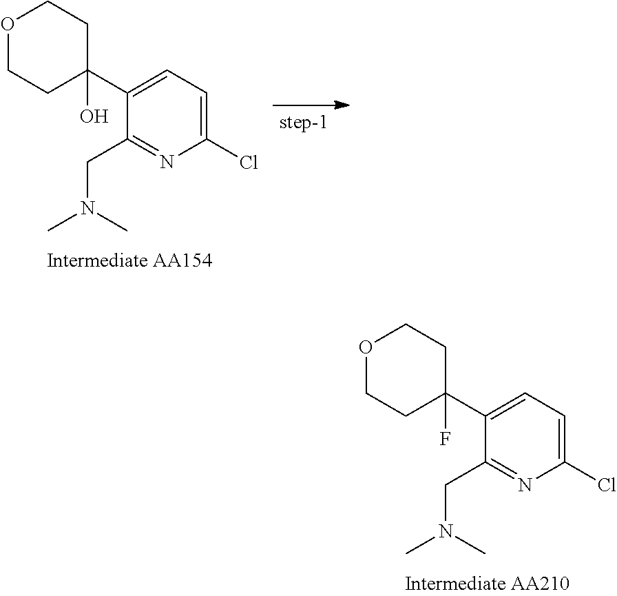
O1CCC(C2=CC=C(Cl)N=C2CN(C)C)(F)CC1.O1CCC(C2=CC=C(Cl)N=C2CN(C)C)(O)CC1
